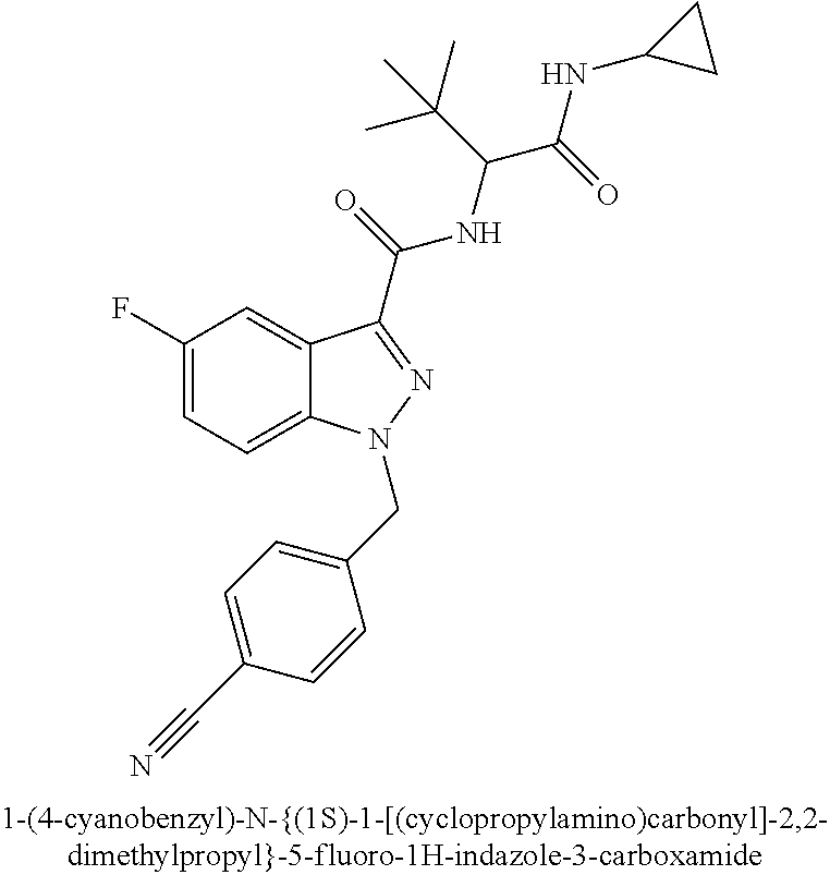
C1(F)=CC=C2C(=C1)C(C(=O)NC(C(NC1CC1)=O)C(C)(C)C)=NN2CC1=CC=C(C#N)C=C1
